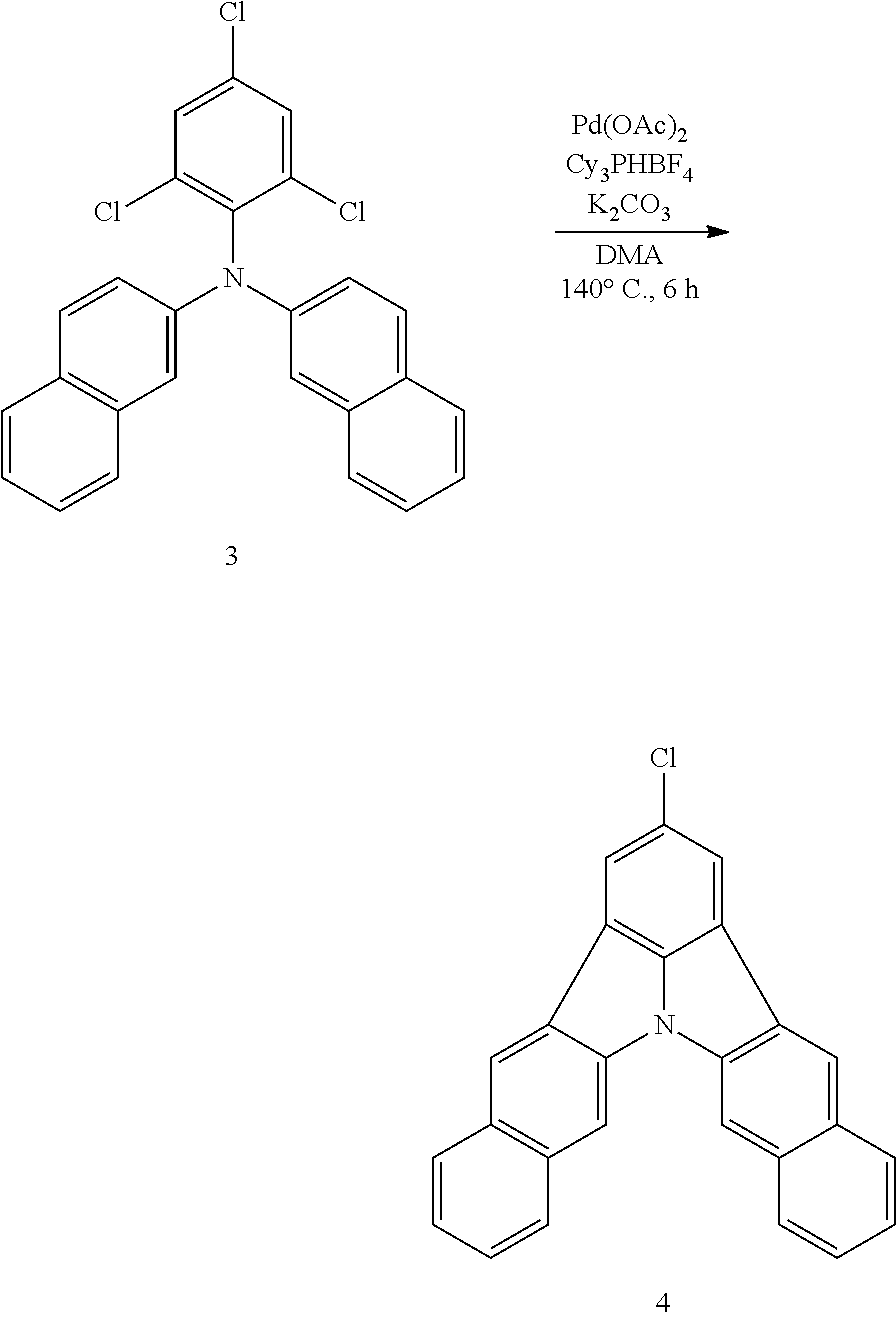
C1=C(Cl)C=C2C3=C1C1=CC4=C(C=C1N3C1=C2C=C2C(=C1)C=CC=C2)C=CC=C4.C1=C(Cl)C=C(Cl)C(N(C2=CC3=C(C=C2)C=CC=C3)C2=CC=C3C(=C2)C=CC=C3)=C1Cl
